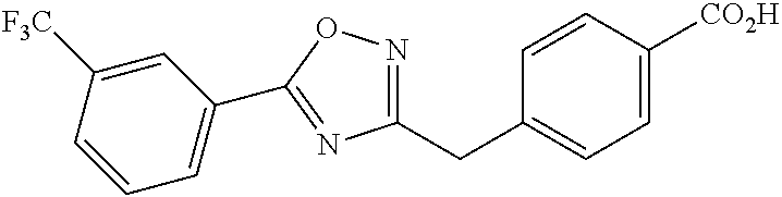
C1=CC([CO2H])=CC=C1CC1=NOC(C2=CC=CC([F3C])=C2)=N1
